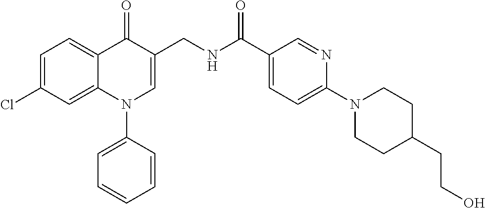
C1=C(Cl)C=C2C(=C1)C(=O)C(CNC(C1=CC=C(N3CCC(CCO)CC3)N=C1)=O)=CN2C1=CC=CC=C1
